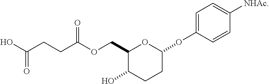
C1(COC(CCC(O)=O)=O)C(O)CCC(OC2=CC=C([NHAc])C=C2)O1
